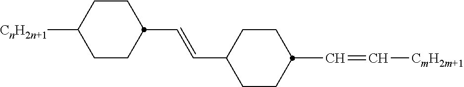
C1CC(C=CC2CCC([CnH2n+1])CC2)CCC1C=C[CmH2m+1]
